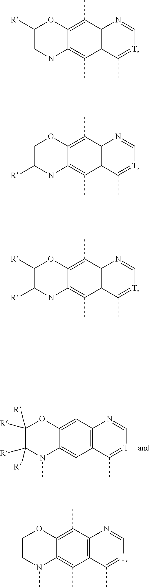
C12=C(C(C)=[T]C=N1)C(C)=C1C(=C2C)OC([R])([R])C([R])([R])N1C.C12=C(C(C)=[T]C=N1)C(C)=C1C(=C2C)OC([R])CN1C.C12=C(C(C)=[T]C=N1)C(C)=C1C(=C2C)OCC([R])N1C.C12=C(C(C)=[T]C=N1)C(C)=C1C(=C2C)OC([R])C([R])N1C.C12=C(C(C)=[T]C=N1)C(C)=C1C(=C2C)OCCN1C
